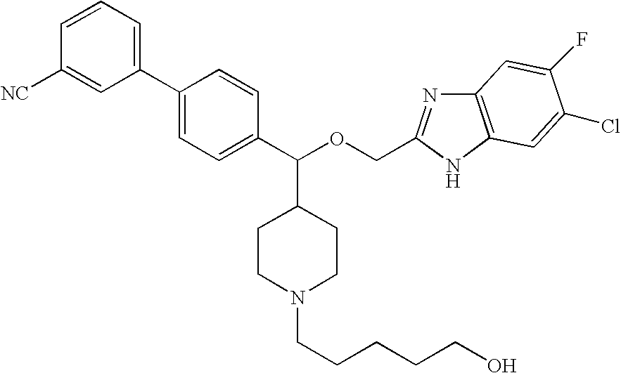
C1=CC([NC])=CC(C2=CC=C(C(OCC3=NC4=C(N3)C=C(Cl)C(F)=C4)C3CCN(CCCCCO)CC3)C=C2)=C1
